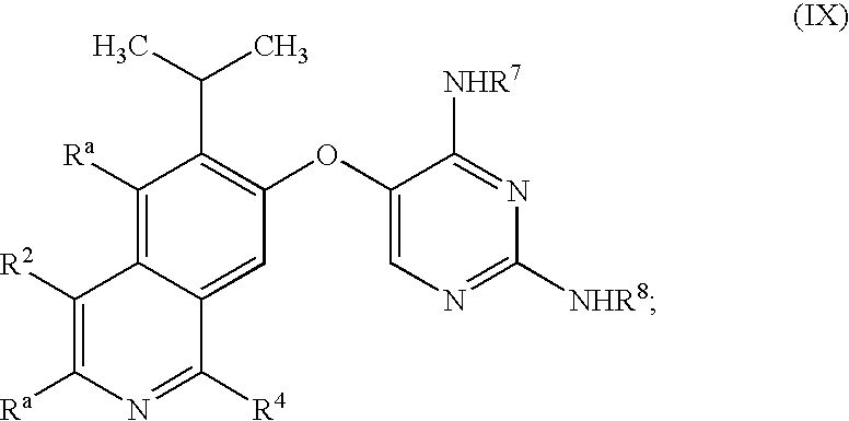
C1([Ra])=C2C(=CC(OC3=CN=C([NHR8])N=C3[NHR7])=C1C(C)C)C([R4])=NC([Ra])=C2[R2]
